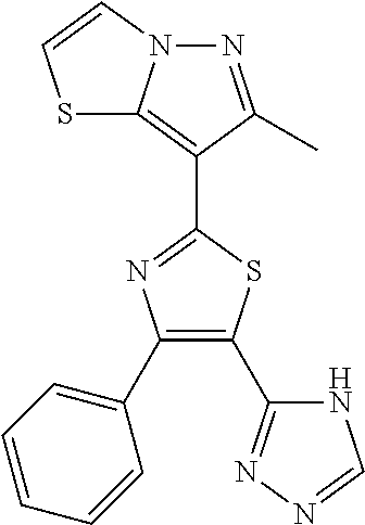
N1=C(C)C(C2=NC(C3=CC=CC=C3)=C(C3=NN=CN3)S2)=C2N1C=CS2
